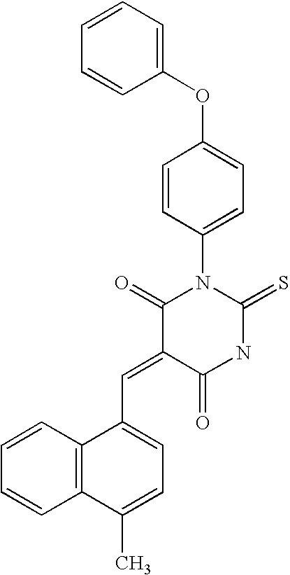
O=C1C(=CC2=CC=C(C)C3=C2C=CC=C3)C(=O)N(C2=CC=C(OC3=CC=CC=C3)C=C2)C(=S)N1
